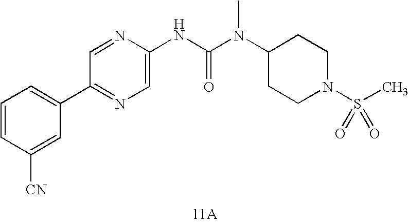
[11A].C1(C2=CC=CC([CN])=C2)=NC=C(NC(N(C)C2CCN(S(=O)(C)=O)CC2)=O)N=C1
